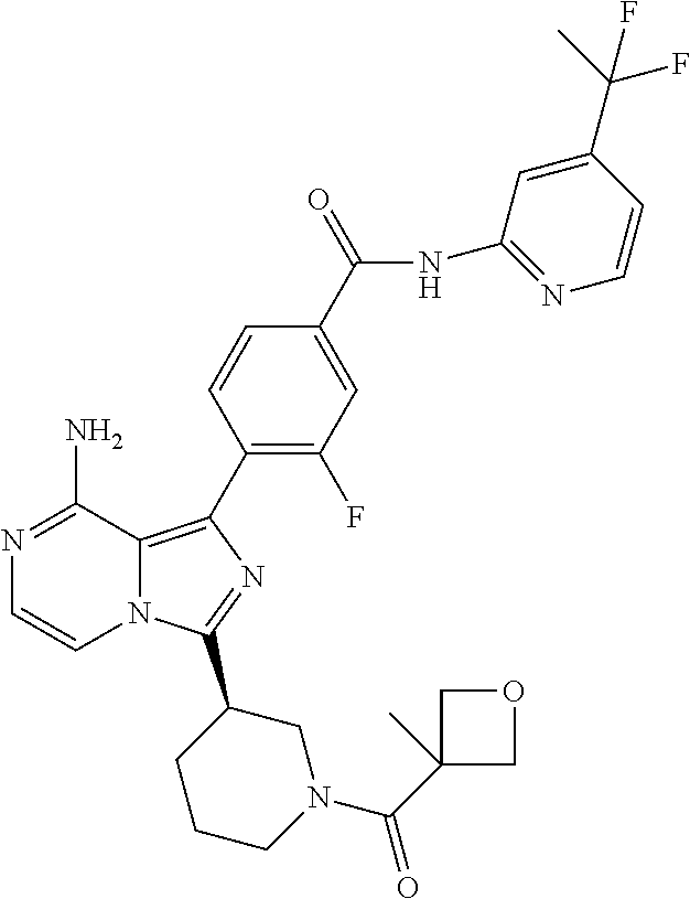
N12C(=C(C3=C(F)C=C(C(=O)NC4=NC=CC(C(F)(C)F)=C4)C=C3)N=C1C1CCCN(C(C3(C)COC3)=O)C1)C(N)=NC=C2
